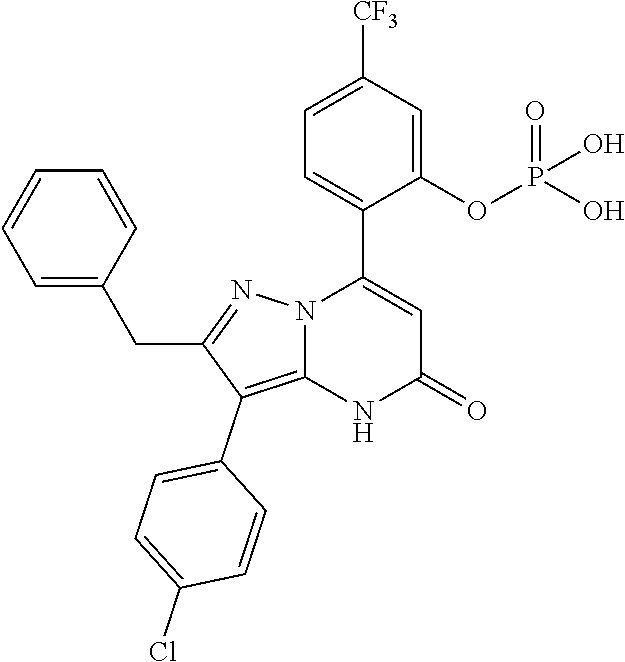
C1(OP(O)(=O)O)=CC([CF3])=CC=C1C1=CC(=O)NC2=C(C3=CC=C(Cl)C=C3)C(CC3=CC=CC=C3)=NN12
